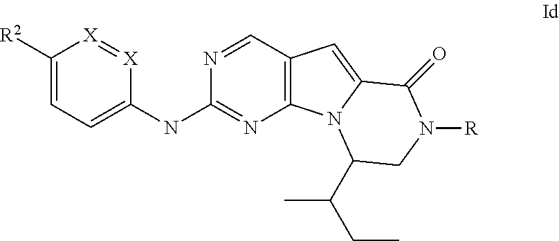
C1([R2])=CC=C(NC2=NC3=C(C=N2)C=C2N3C(C(CC)C)CN([R])C2=O)[X]=[X]1
